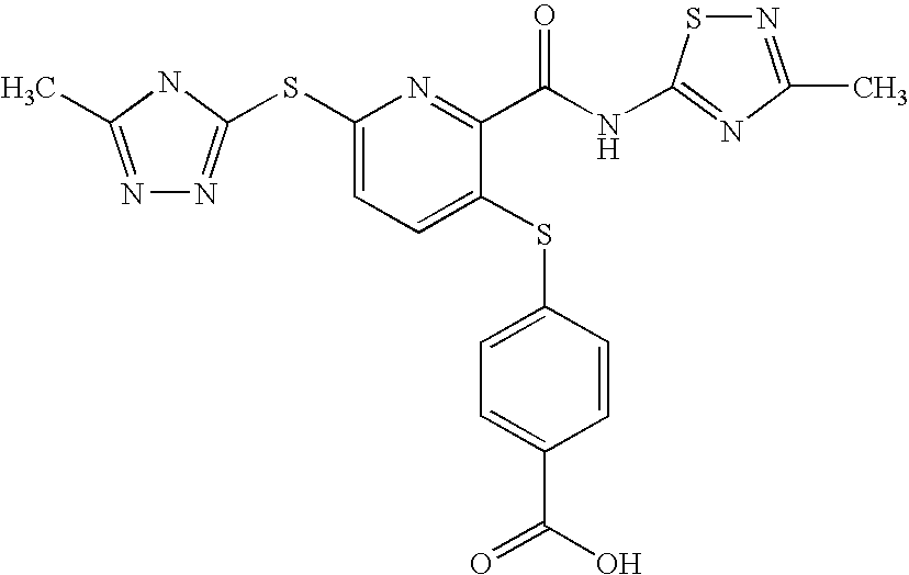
N1=C(C)NC(SC2=CC=C(SC3=CC=C(C(O)=O)C=C3)C(C(NC3=NC(C)=NS3)=O)=N2)=N1
